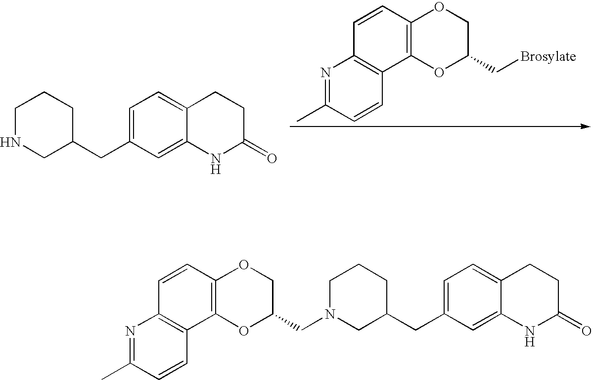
C1=CC2=C(C3=C1N=C(C)C=C3)OC(C[Brosylate])CO2.C1NCC(CC2=CC=C3C(=C2)NC(=O)CC3)CC1.C1=CC2=C(C3=C1N=C(C)C=C3)OC(CN1CCCC(CC3=CC=C4C(=C3)NC(=O)CC4)C1)CO2
